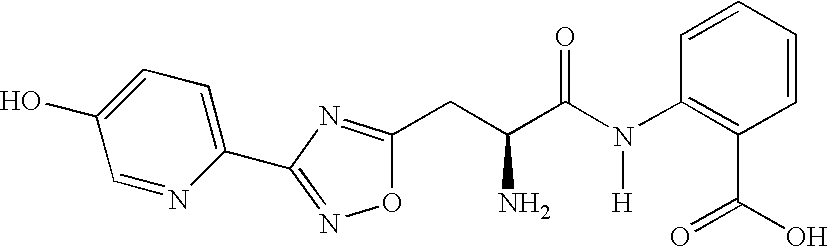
C1=CC(N(C(C(CC2=NC(C3=CC=C(O)C=N3)=NO2)N)=O)[H])=C(C(O)=O)C=C1
